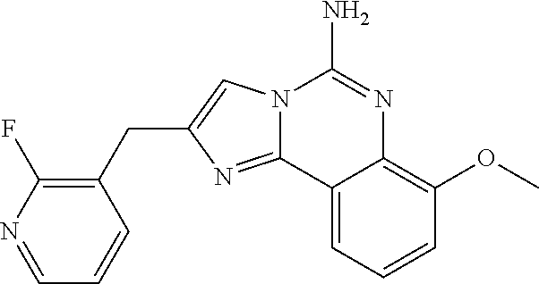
N12C(=NC(CC3=C(F)N=CC=C3)=C1)C1=CC=CC(OC)=C1N=C2N
